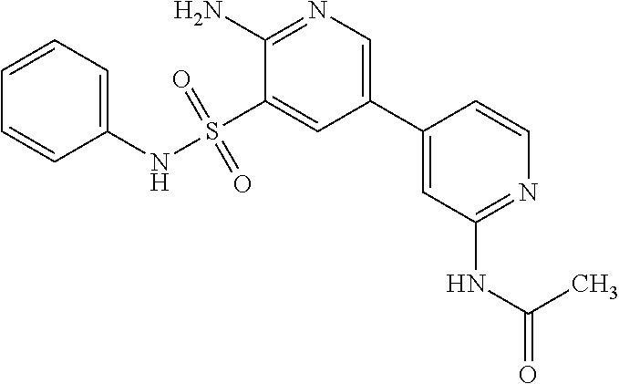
C1=CC=C(NS(C2=CC(C3=CC(NC(=O)C)=NC=C3)=CN=C2N)(=O)=O)C=C1
